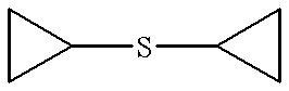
C1CC1SC1CC1
